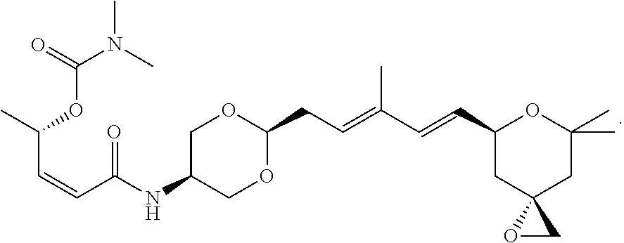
C1C(NC(C=CC(C)OC(N(C)C)=O)=O)COC(CC=C(C=CC2CC3(CC(C)(C)O2)OC3)C)O1
